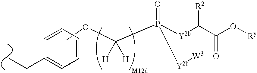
COC(P([Y2b]C([R2])C(O[Ry])=O)(=O)[Y2b][W3])([H])[H].C1=CC=CC=C1CC
